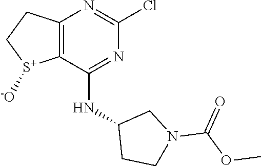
C12=C(C(NC3CCN(C(=O)OC)C3)=NC(Cl)=N1)[S+]([-O])CC2
